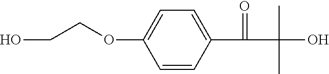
OCCOC1=CC=C(C(=O)C(C)(C)O)C=C1
